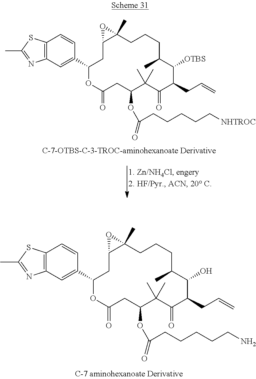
C12=C(SC(C)=N1)C=CC(C1OC(=O)CC(OC(CCCCC[NHTROC])=O)C(C)(C)C(=O)C(CC=C)C([OTBS])C(C)CCCC3(C)C(C1)O3)=C2.C12=C(SC(C)=N1)C=CC(C1OC(=O)CC(OC(CCCCCN)=O)C(C)(C)C(=O)C(CC=C)C(O)C(C)CCCC3(C)C(C1)O3)=C2
